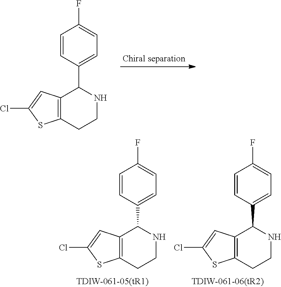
C12=C(CCNC1C1=CC=C(F)C=C1)SC(Cl)=C2.C12=C(CCNC1C1=CC=C(F)C=C1)SC(Cl)=C2.C12=C(CCNC1C1=CC=C(F)C=C1)SC(Cl)=C2
